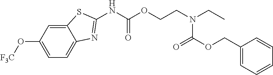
C12=CC(O[F3C])=CC=C1N=C(NC(OCCN(CC)C(OCC1=CC=CC=C1)=O)=O)S2
